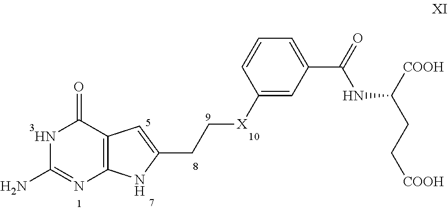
N1C(N)=NC2=C(C1=O)C=C(CC[X]C1=CC(C(=O)NC(CC[COOH])[COOH])=CC=C1)N2
